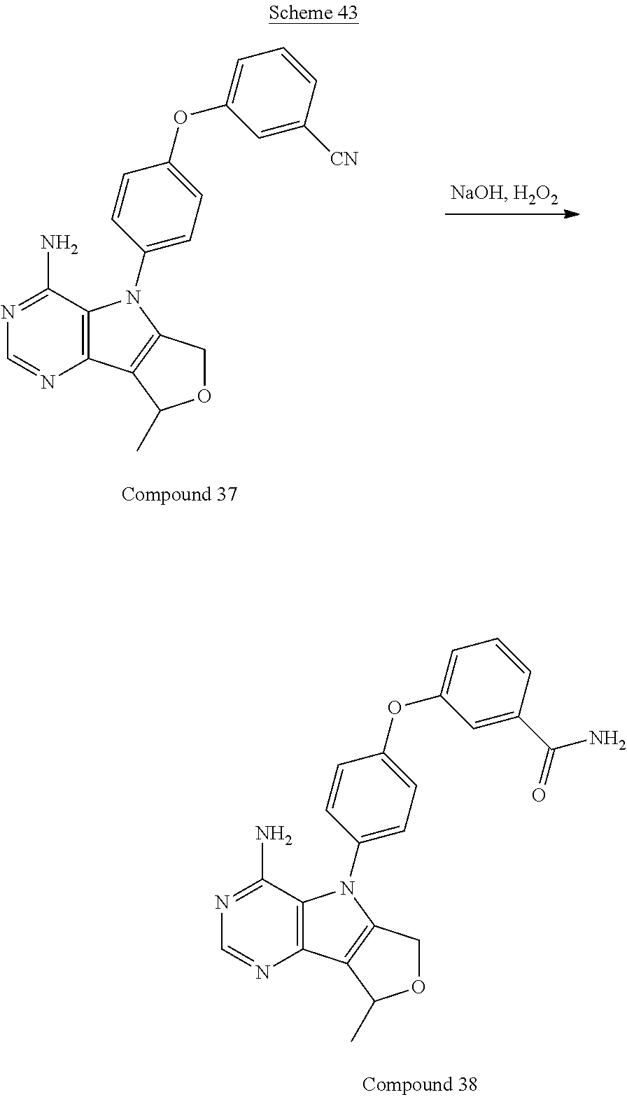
C12=C(C(N)=NC=N1)N(C1=CC=C(OC3=CC=CC([CN])=C3)C=C1)C1=C2C(C)OC1.C12=C(C(N)=NC=N1)N(C1=CC=C(OC3=CC=CC(C(=O)N)=C3)C=C1)C1=C2C(C)OC1
